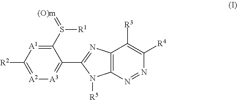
C12=C(N=NC([R4])=C1[R3])N([R5])C(C1=[A3][A2]=C([R2])[A1]=C1S(=[(O)m])[R1])=N2
